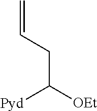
C(C([OEt])[Pyd])C=C
